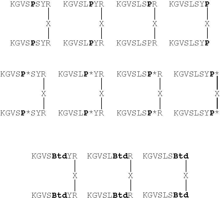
[KGVSPSYR][X][KGVSPSYR].[KGVSLPYR][X][KGVSLPYR].[KGVSLSPR][X][KGVSLSPR].[KGVSLSYP][X][KGVSLSYP].[KGVSP*SYR][X][KGVSP*SYR].[KGVSLP*YR][X][KGVSLP*YR].[KGVSLSP*R][X][KGVSLSP*R].[KGVSLSYP*][X][KGVSLSYP*].[KGVSBtdYR][X][KGVSBtdYR].[KGVSLBtdR][X][KGVSLBtdR].[KGVSLSBtd][X][KGVSLSBtd]
